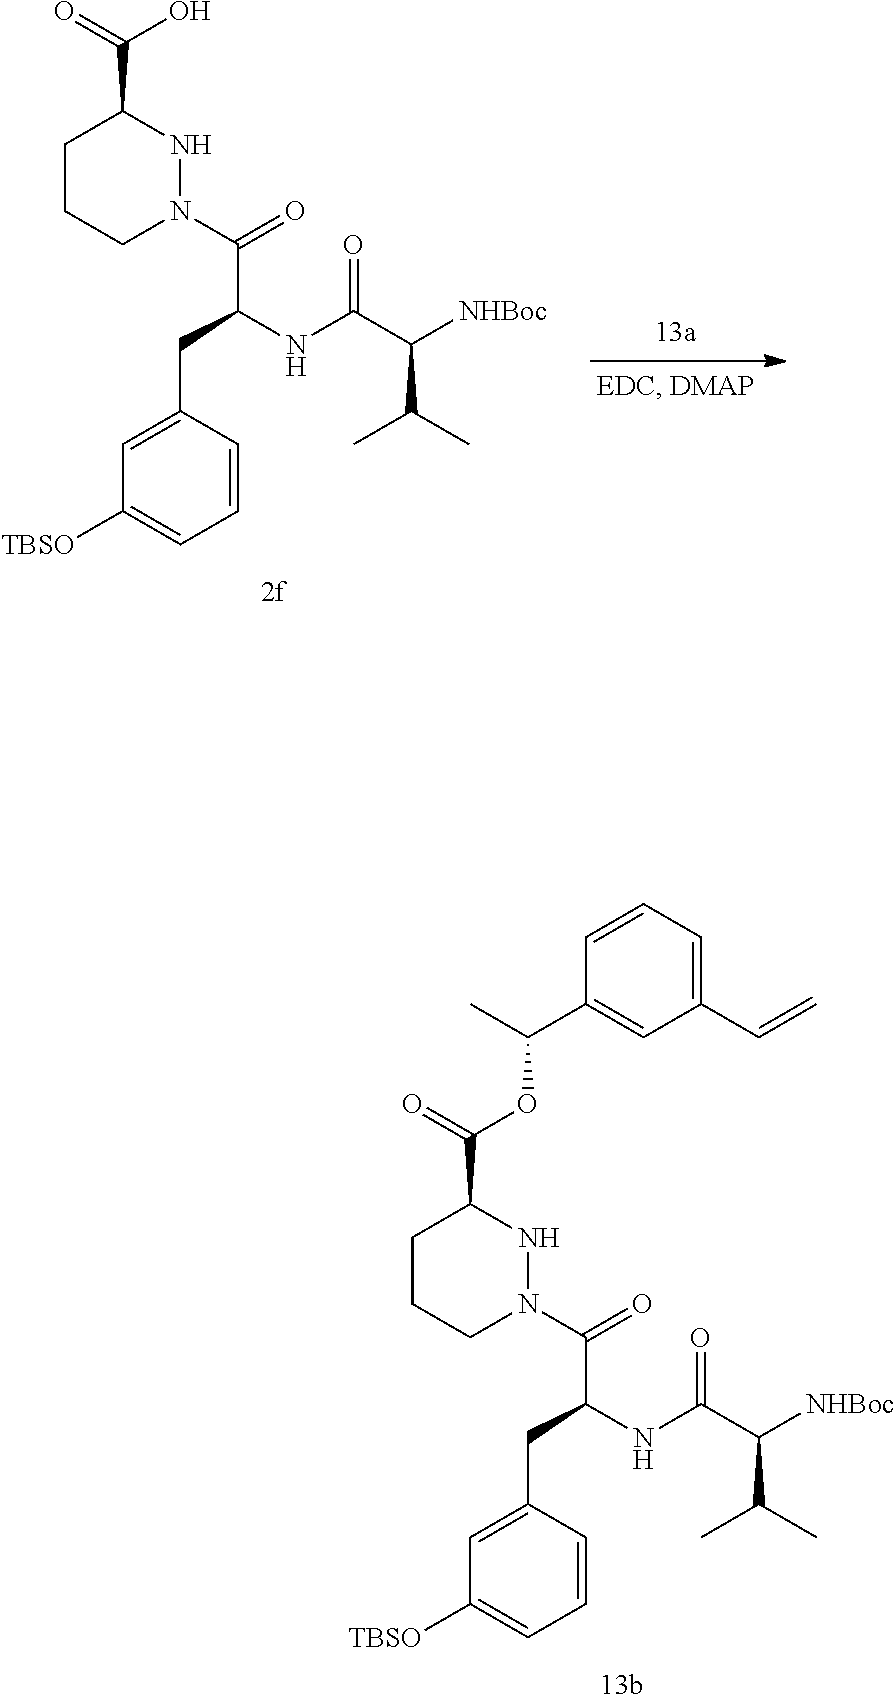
C1CCN(C(=O)C(NC(C([NHBoc])C(C)C)=O)CC2=CC([TBSO])=CC=C2)NC1C(=O)OC(C1=CC(C=C)=CC=C1)C.C1CCN(C(=O)C(NC(C([NHBoc])C(C)C)=O)CC2=CC([TBSO])=CC=C2)NC1C(=O)O
